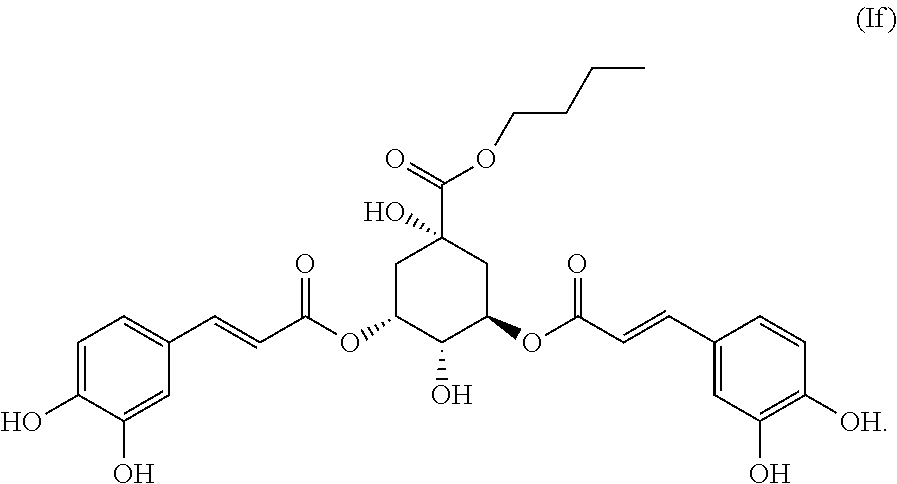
C1C(OC(C=CC2=CC=C(O)C(O)=C2)=O)C(O)C(OC(C=CC2=CC(O)=C([OH])C=C2)=O)CC1(C(=O)OCCCC)O
